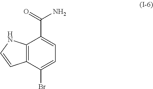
C1=C(Br)C2=C(C(C(=O)N)=C1)NC=C2
